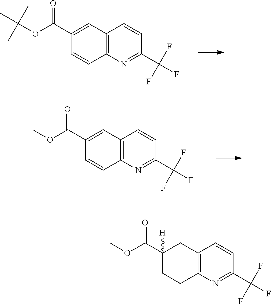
C12=C(N=C(C(F)(F)F)C=C1)C=CC(C(OC(C)(C)C)=O)=C2.C12=C(N=C(C(F)(F)F)C=C1)C=CC(C(OC)=O)=C2.C12=C(N=C(C(F)(F)F)C=C1)CCC(C(OC)=O)([H])C2
